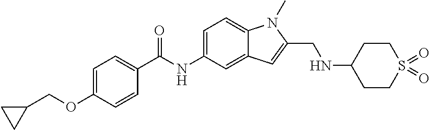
C1=C(OCC2CC2)C=CC(C(NC2=CC=C3C(=C2)C=C(CNC2CCS(=O)(=O)CC2)N3C)=O)=C1
